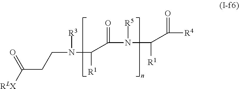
C(CCN([R3])C([R1])C(=O)N(C([R1])C([R4])=O)[R5])([RLX])=O
